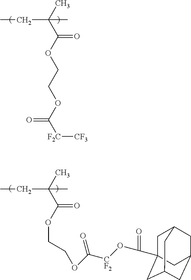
C(C)(C(OCCOC([F2C][CF3])=O)=O)(C)CC.C(C)(C(OCCOC([CF2]OC(=O)C12CC3CC(CC(C1)C3)C2)=O)=O)(C)CC
